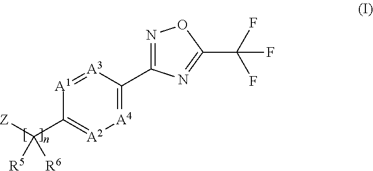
[A1]1=[A3]C(C2=NOC(C(F)(F)F)=N2)=[A4][A2]=C1C([Z])([R5])[R6]
